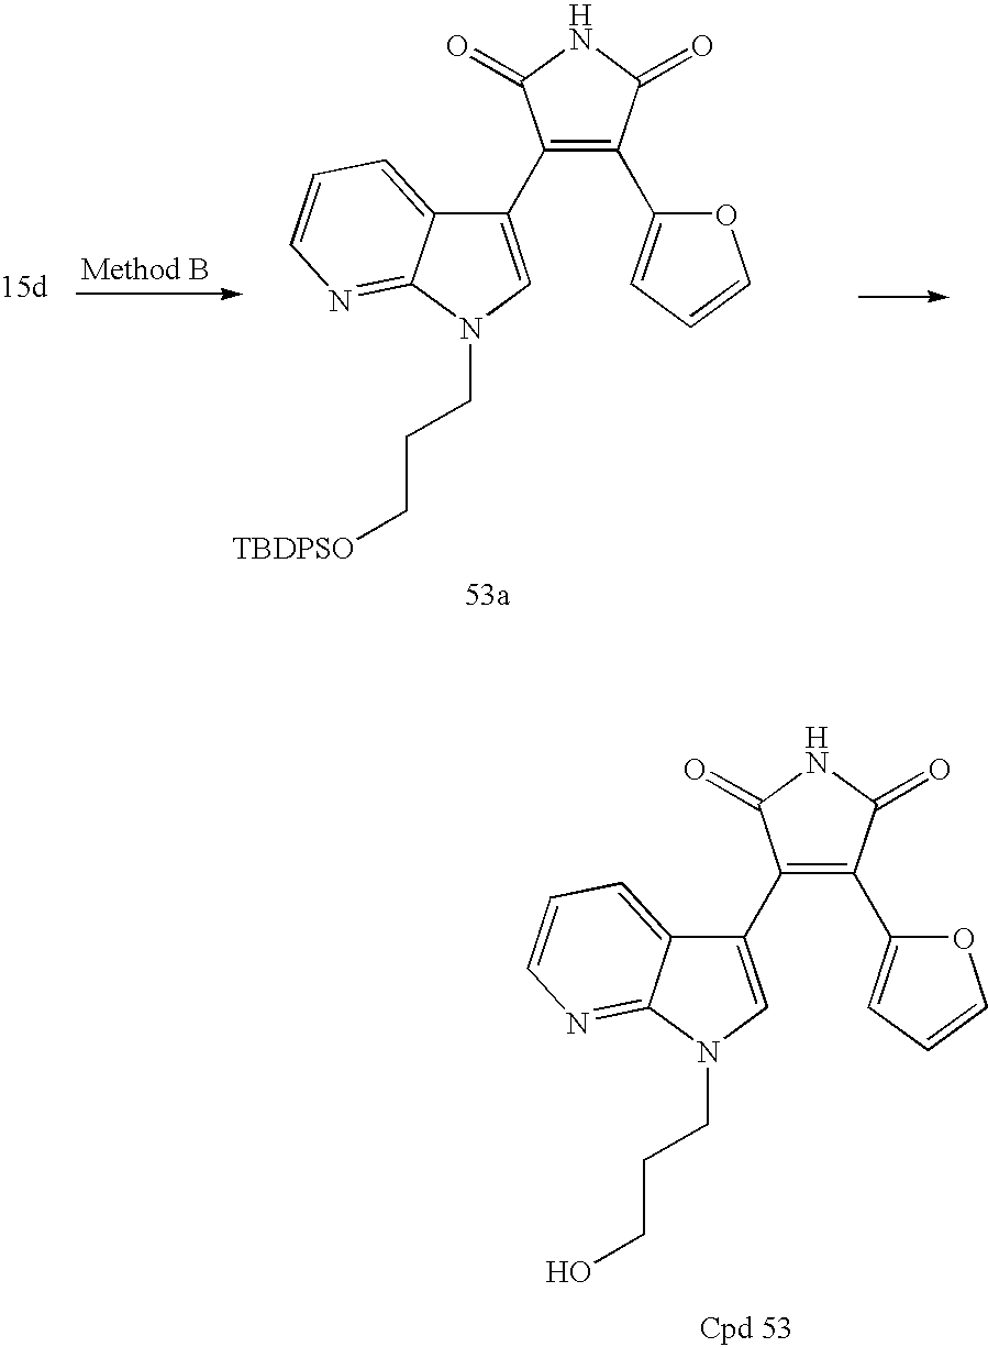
C1(C2=CN(CCC[TBDPSO])C3=NC=CC=C23)=C(C2=CC=CO2)C(=O)NC1=O.C1(C2=CN(CCCO)C3=NC=CC=C23)=C(C2=CC=CO2)C(=O)NC1=O
